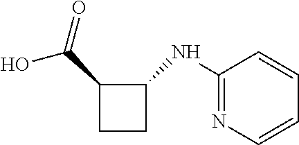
OC(C1CCC1NC1=NC=CC=C1)=O
